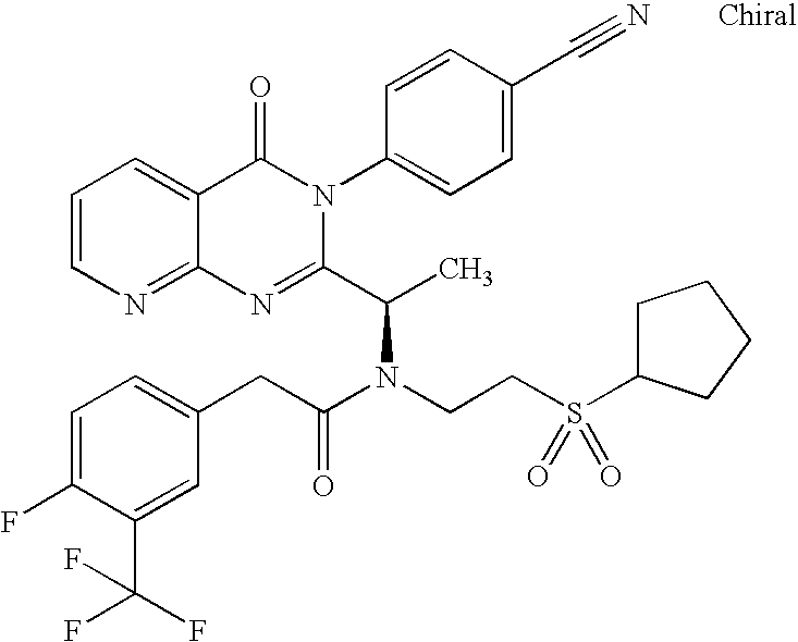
C12=NC=CC=C1C(=O)N(C1=CC=C(C#N)C=C1)C(C(C)N(CCS(=O)(=O)C1CCCC1)C(CC1=CC=C(F)C(C(F)(F)F)=C1)=O)=N2
